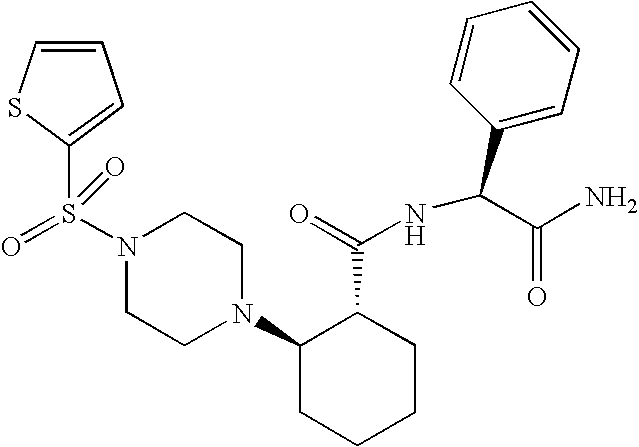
N1(S(=O)(C2=CC=CS2)=O)CCN(C2CCCCC2C(=O)NC(C2=CC=CC=C2)C(N)=O)CC1
